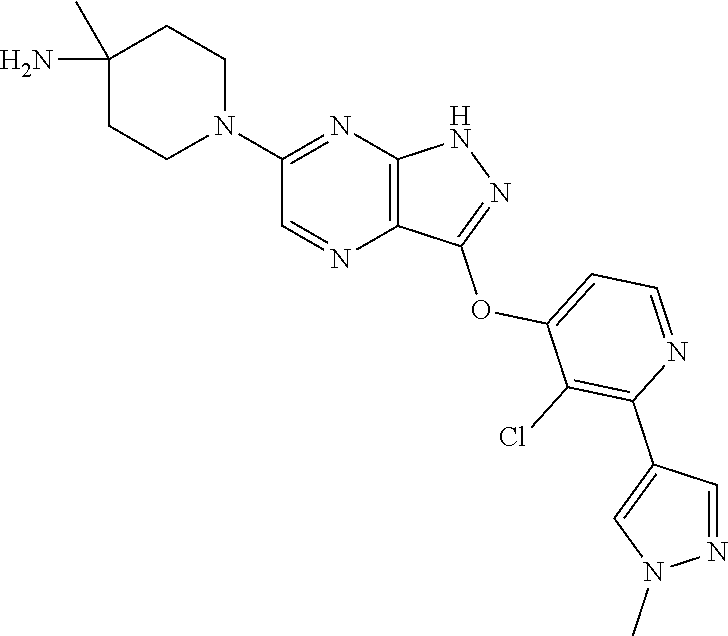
N1(C2=NC3=C(N=C2)C(OC2=CC=NC(C4=CN(C)N=C4)=C2Cl)=NN3)CCC(C)(N)CC1
